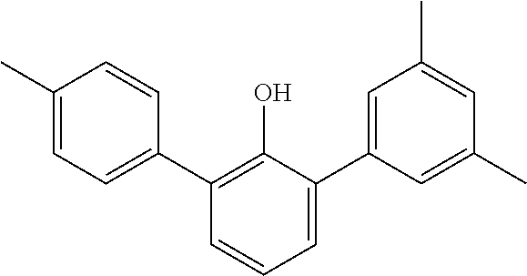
C1(C)=CC=C(C2=C(O)C(C3=CC(C)=CC(C)=C3)=CC=C2)C=C1
